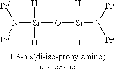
[Si](O[Si](N([Pri])[Pri])([H])[H])([H])([H])N([Pri])[Pri]
